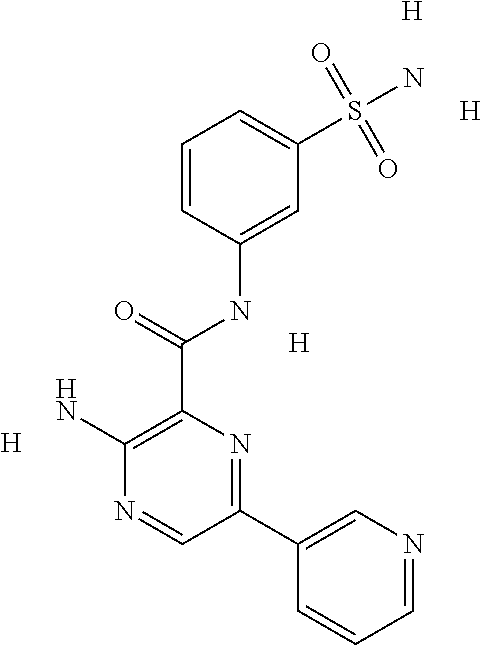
C1(C(NC2=CC(S(N)(=O)=O)=CC=C2)=O)=C(N)N=CC(C2=CN=CC=C2)=N1.[H].[H].[H].[H]
